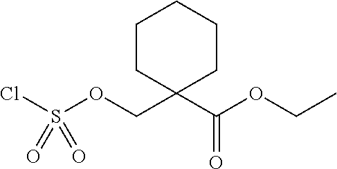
ClS(OCC1(C(OCC)=O)CCCCC1)(=O)=O
